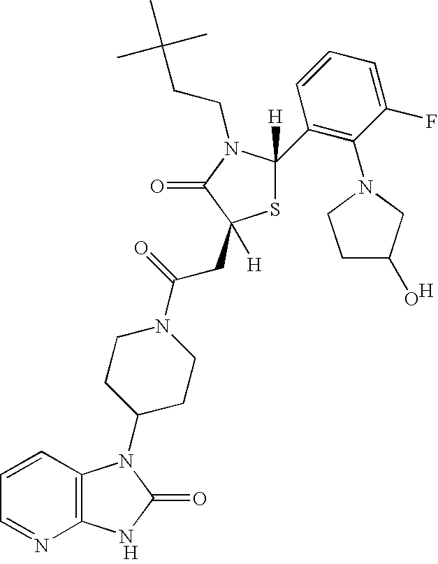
[H].C12=C(C=CC=N1)N(C1CCN(C(=O)CC3([H])SC(C4=C(N5CC(O)CC5)C(F)=CC=C4)([H])N(CCC(C)(C)C)C3=O)CC1)C(=O)N2.[H]
